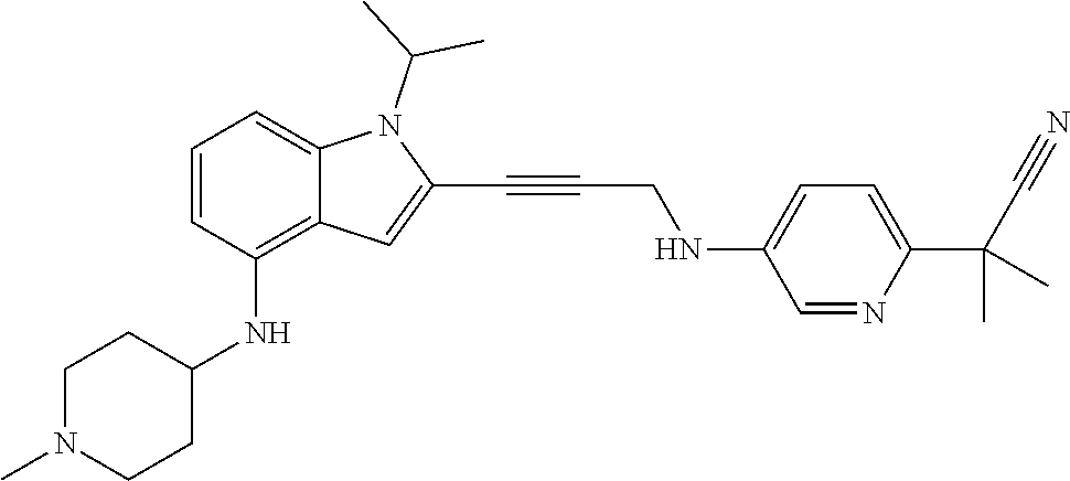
C1=NC(C(C#N)(C)C)=CC=C1NCC#CC1=CC2=C(NC3CCN(C)CC3)C=CC=C2N1C(C)C
